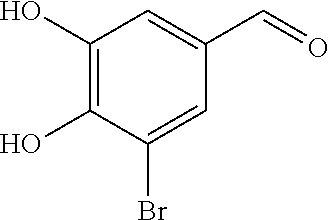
C(=O)C1=CC(O)=C(O)C(Br)=C1
